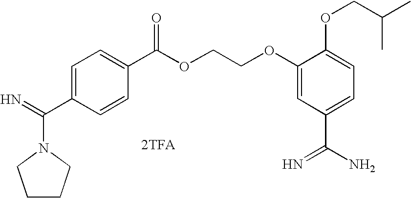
[2TFA].N1(C(=N)C2=CC=C(C(OCCOC3=CC(C(N)=N)=CC=C3OCC(C)C)=O)C=C2)CCCC1
